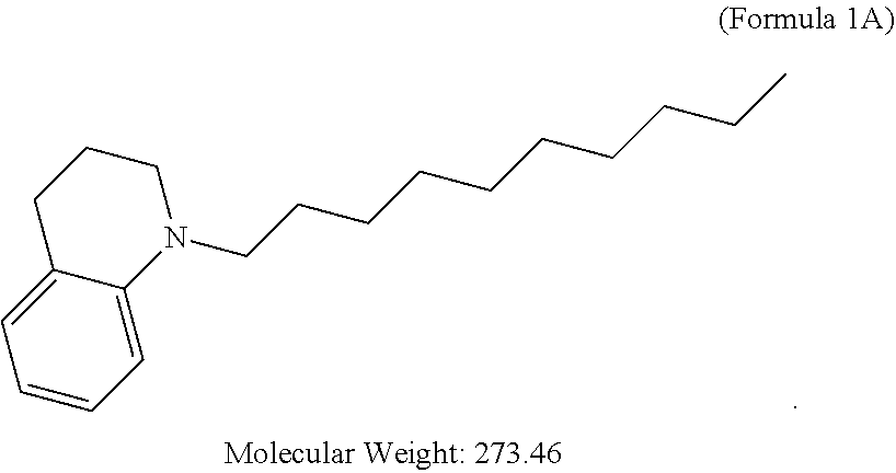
C12=CC=CC=C1N(CCCCCCCCCC)CCC2
